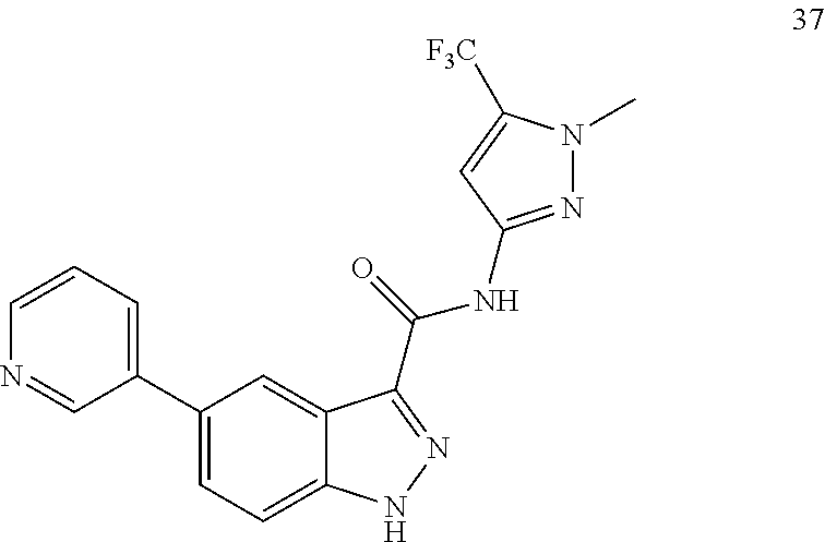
C1=CN=CC(C2=CC=C3C(=C2)C(C(NC2=NN(C)C([F3C])=C2)=O)=NN3)=C1
